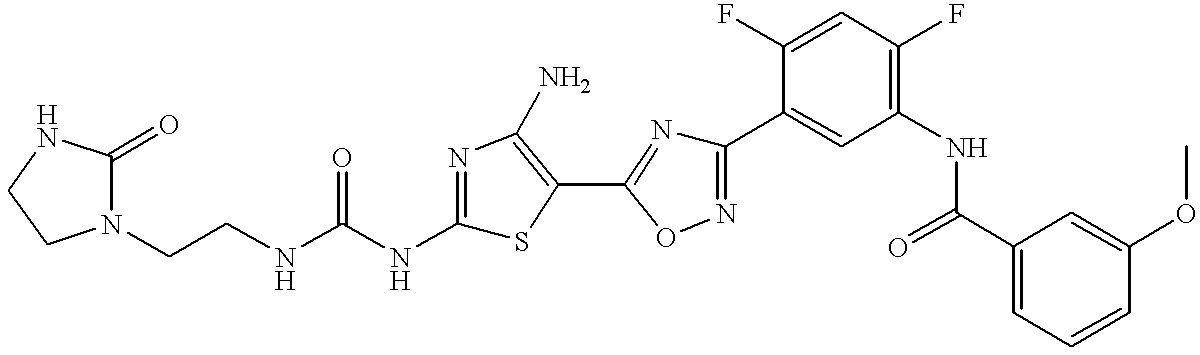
C(CNC(NC1=NC(N)=C(C2=NC(C3=CC(NC(C4=CC=CC(OC)=C4)=O)=C(F)C=C3F)=NO2)S1)=O)N1C(=O)NCC1
